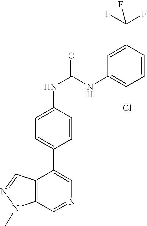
C12=C(C=NC=C1C1=CC=C(NC(=O)NC3=C(Cl)C=CC(C(F)(F)F)=C3)C=C1)N(C)N=C2
